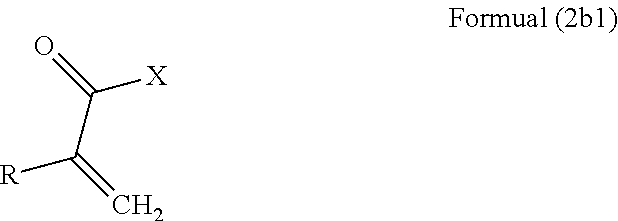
O=C([X])C([R])=C
